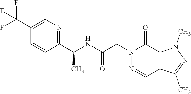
CC1=NN(C)C2=C1C=NN(CC(NC(C)C1=NC=C(C(F)(F)F)C=C1)=O)C2=O
